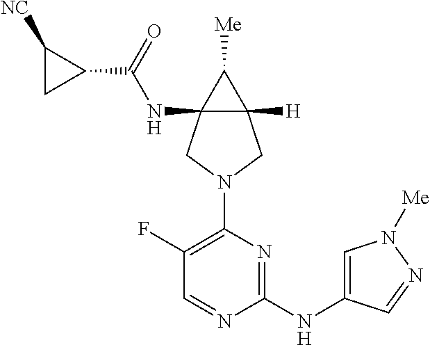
C1(F)=C(N2CC3(NC(C4C([NC])C4)=O)C([H])(C2)C3[Me])N=C(NC2=CN([Me])N=C2)N=C1
